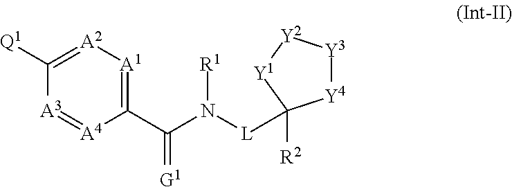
[Q1]C1=[A2][A1]=C(C(=[G1])N([L]C2([R2])[Y4][Y3][Y2][Y1]2)[R1])[A4]=[A3]1
